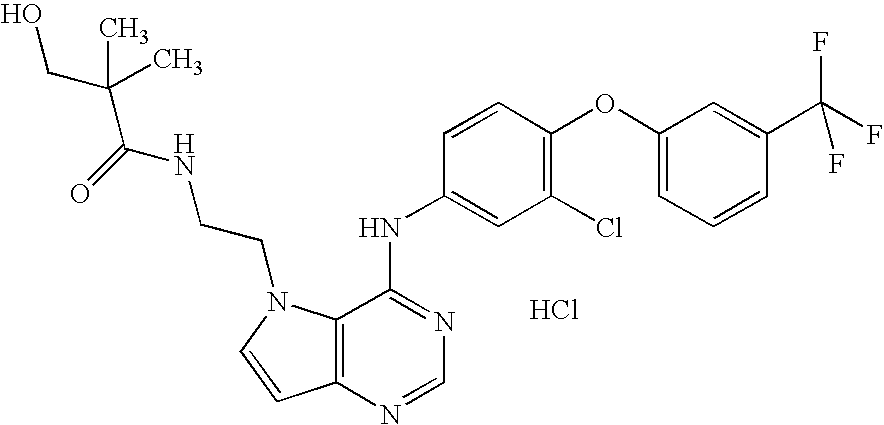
C12=C(N=CN=C1NC1=CC(Cl)=C(OC3=CC=CC(C(F)(F)F)=C3)C=C1)C=CN2CCNC(=O)C(C)(CO)C.Cl
